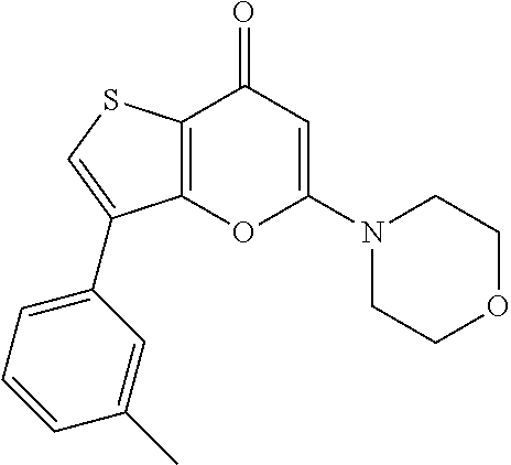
C12=C(SC=C1C1=CC=CC(C)=C1)C(=O)C=C(N1CCOCC1)O2
